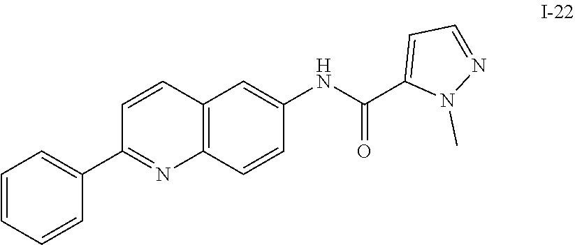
C12=C(C=CC(NC(C3=CC=NN3C)=O)=C1)N=C(C1=CC=CC=C1)C=C2
